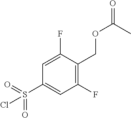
O=S(C1=CC(F)=C(COC(=O)C)C(F)=C1)(=O)Cl
